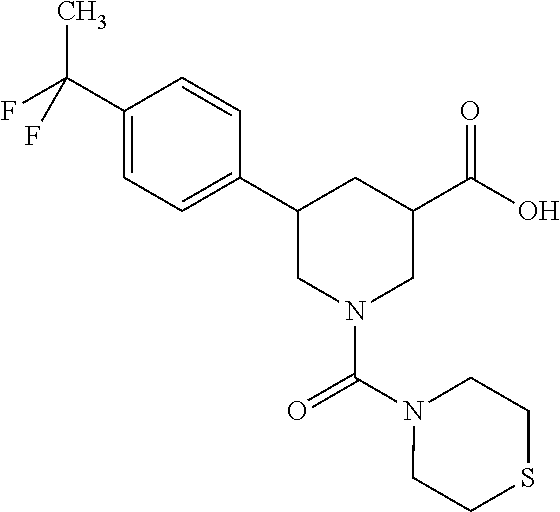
C1(C(F)(C)F)=CC=C(C2CN(C(N3CCSCC3)=O)CC(C(O)=O)C2)C=C1
